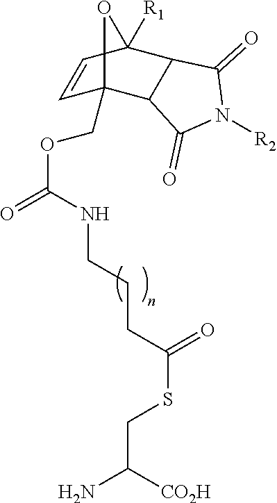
C1=CC2([R1])C3C(C1(COC(=O)NCCCC(SCC(N)[CO2H])=O)O2)C(=O)N([R2])C3=O
